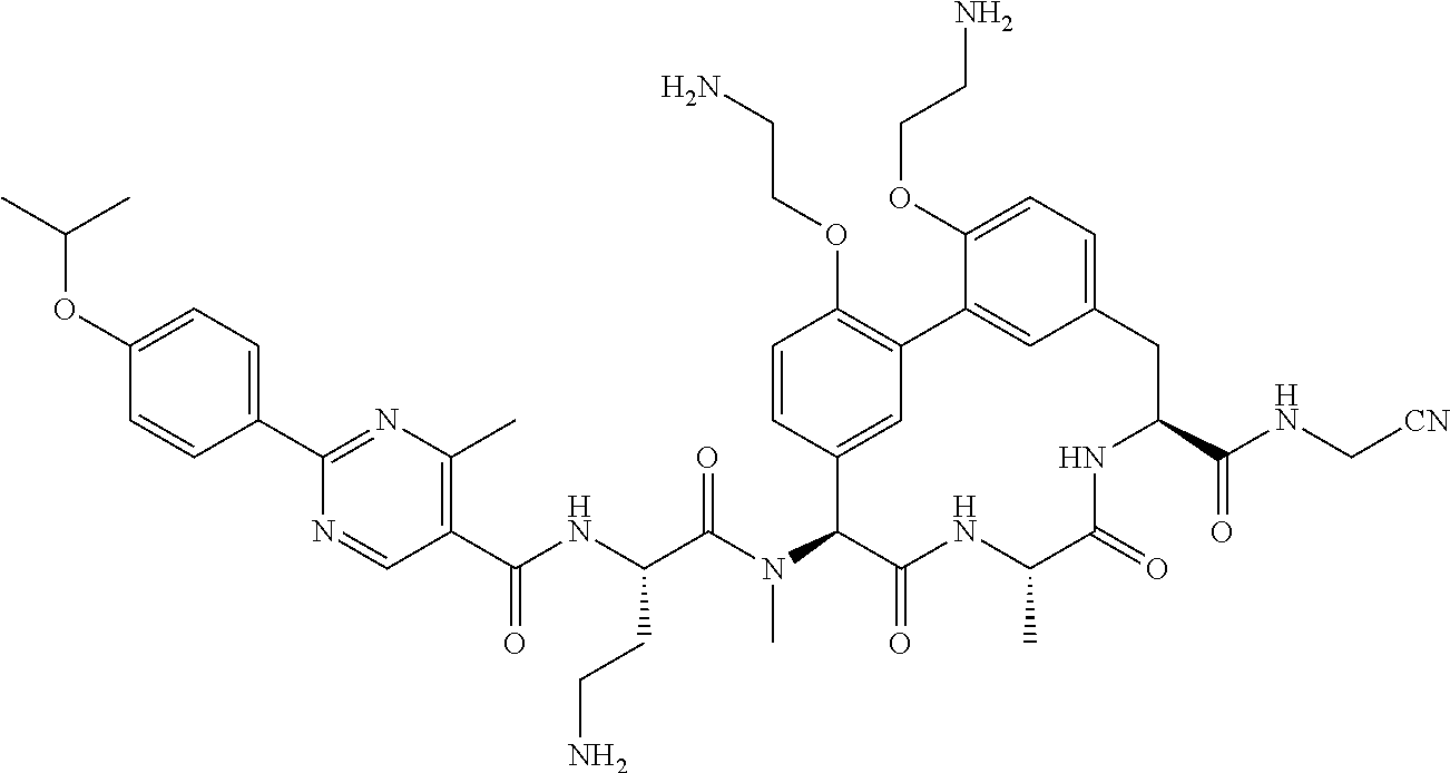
C1(C(NC(C(N(C2C(=O)NC(C)C(=O)NC(C(=O)NC[CN])CC3=CC=C(OCCN)C(=C3)C3=C(OCCN)C=CC2=C3)C)=O)CCN)=O)=C(C)N=C(C2=CC=C(OC(C)C)C=C2)N=C1
